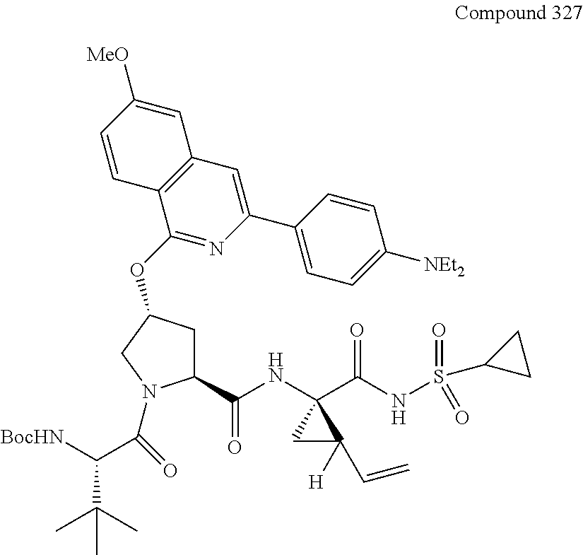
C1(C(NC2(C(NS(=O)(C3CC3)=O)=O)CC2([H])C=C)=O)CC(OC2=NC(C3=CC=C([NEt2])C=C3)=CC3=C2C=CC([MeO])=C3)CN1C(C(C(C)(C)C)[BocHN])=O
